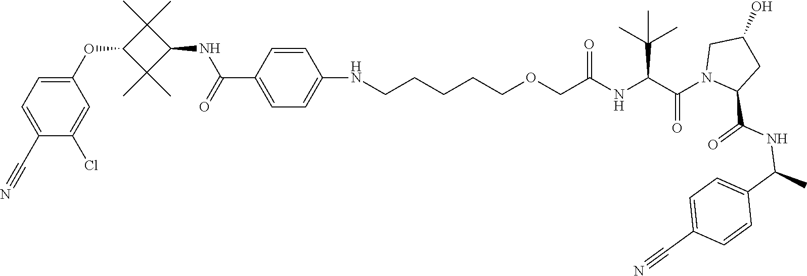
C1(NCCCCCOCC(NC(C(N2CC(O)CC2C(NC(C2=CC=C(C#N)C=C2)C)=O)=O)C(C)(C)C)=O)=CC=C(C(NC2C(C)(C)C(OC3=CC=C(C#N)C(Cl)=C3)C2(C)C)=O)C=C1
